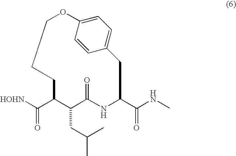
[HOHN]C(C1C(CC(C)C)C(=O)NC(C(NC)=O)CC2=CC=C(C=C2)OCCC1)=O
